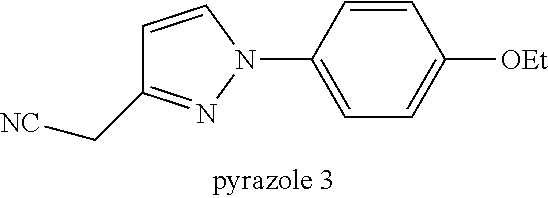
C1=C(N2C=CC(C[NC])=N2)C=CC([OEt])=C1
